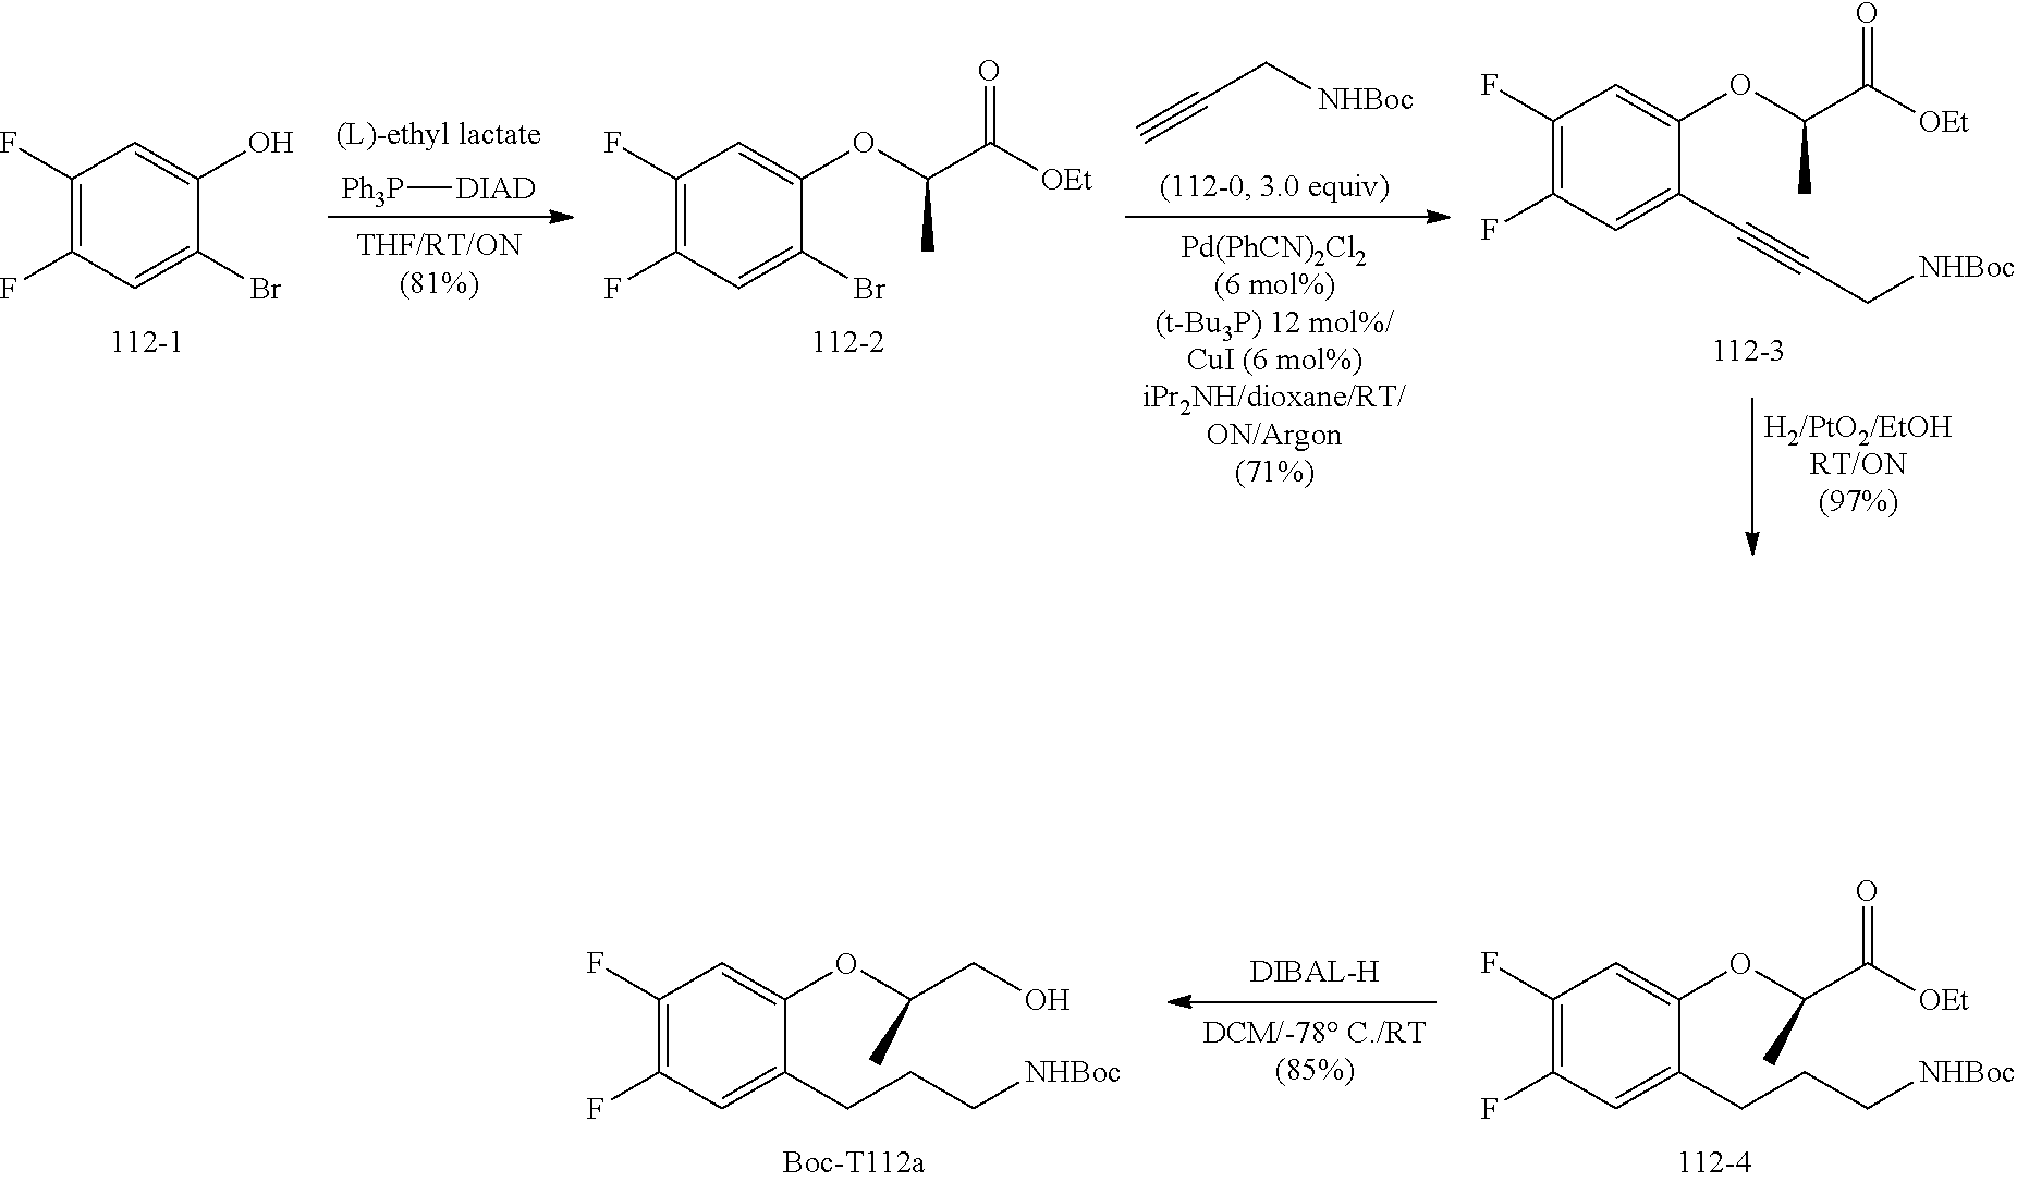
C1(F)=C(F)C=C(Br)C(O)=C1.[Ph3P][DIAD].C1(F)=C(F)C=C(Br)C(OC(C([OEt])=O)C)=C1.C(C[NHBoc])#C.C1(F)=C(F)C=C(C#CC[NHBoc])C(OC(C([OEt])=O)C)=C1.C1(F)=C(F)C=C(CCC[NHBoc])C(OC(CO)C)=C1.C1(F)=C(F)C=C(CCC[NHBoc])C(OC(C([OEt])=O)C)=C1
